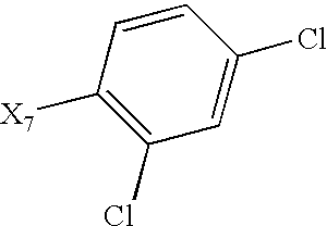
C1(Cl)=C([X7])C=CC(Cl)=C1
